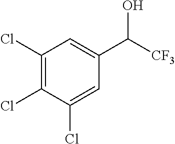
C1(Cl)=C(Cl)C(Cl)=CC(C(O)[CF3])=C1
